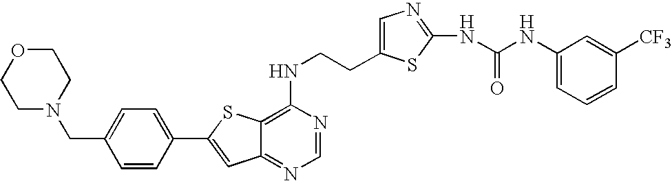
C1=CC(C2=CC3=NC=NC(NCCC4=CN=C(NC(NC5=CC=CC([CF3])=C5)=O)S4)=C3S2)=CC=C1CN1CCOCC1
